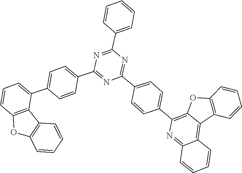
N1=C(C2=CC=C(C3=CC=CC4=C3C3=C(O4)C=CC=C3)C=C2)N=C(C2=CC=CC=C2)N=C1C1=CC=C(C2=C3OC4=C(C=CC=C4)C3=C3C(=N2)C=CC=C3)C=C1
